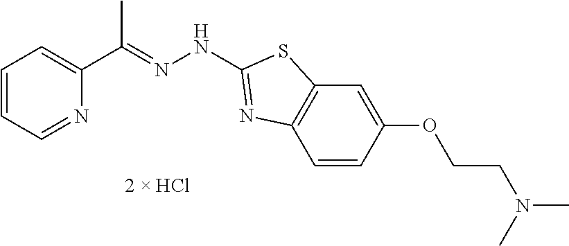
C1=NC(C(=NNC2=NC3=C(C=C(OCCN(C)C)C=C3)S2)C)=CC=C1
